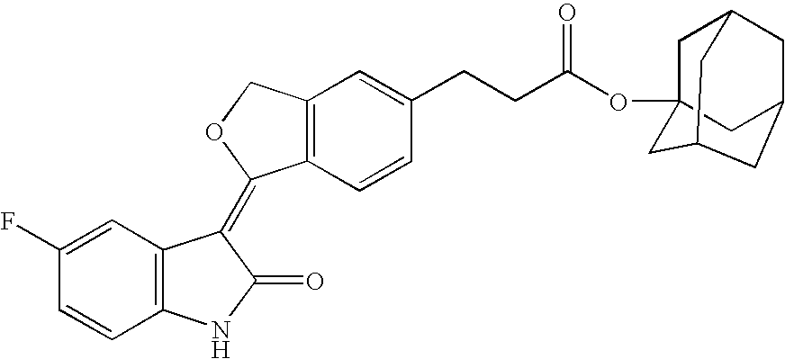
C1=C(F)C=CC2=C1C(=C1C3=C(C=C(CCC(OC45CC6CC(C4)CC(C5)C6)=O)C=C3)CO1)C(=O)N2
